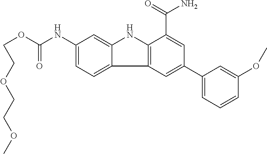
C1(NC(OCCOCCOC)=O)=CC=C2C(=C1)NC1=C2C=C(C2=CC=CC(OC)=C2)C=C1C(=O)N
